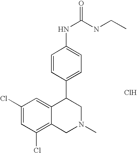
C1(Cl)=C2C(=CC(Cl)=C1)C(C1=CC=C(NC(NCC)=O)C=C1)CN(C)C2.Cl
